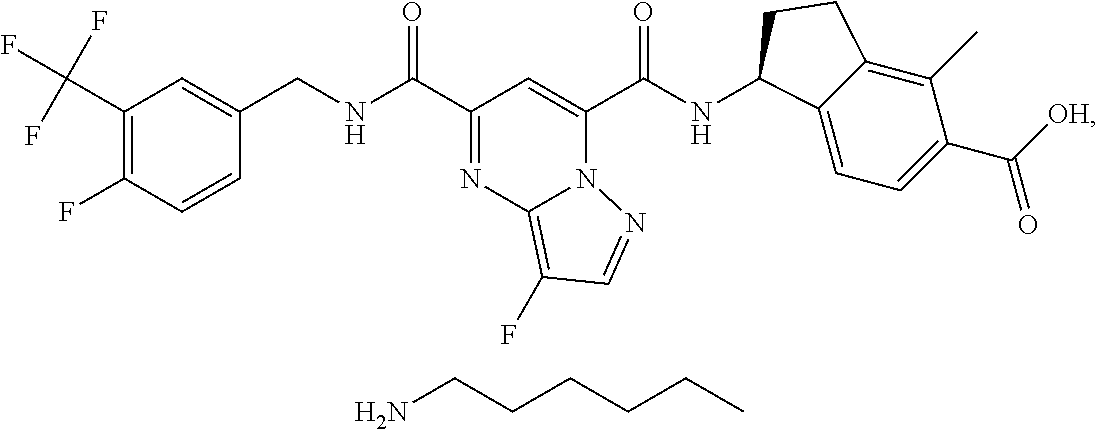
C1(C(F)(F)F)=C(F)C=CC(CNC(C2=NC3=C(F)C=NN3C(C(NC3C4=CC=C(C([OH])=O)C(C)=C4CC3)=O)=C2)=O)=C1.NCCCCCC
